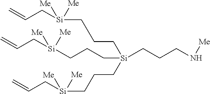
C(C[Si](CCC[Si]([Me])(CC=C)[Me])(CCCN[Me])CCC[Si]([Me])(CC=C)[Me])C[Si]([Me])(CC=C)[Me]
